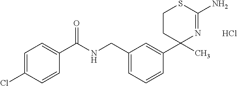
Cl.C1CC(C)(C2=CC(CNC(C3=CC=C(Cl)C=C3)=O)=CC=C2)N=C(N)S1
